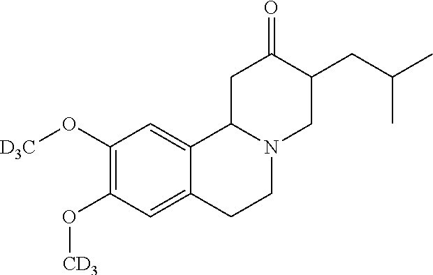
C1(O[D3C])=C(O[CD3])C=C2C(=C1)C1N(CC2)CC(CC(C)C)C(=O)C1
